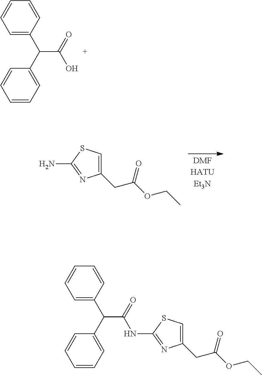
C1=C(C(C2=CC=CC=C2)C(=O)O)C=CC=C1.C1(CC(=O)OCC)=CSC(N)=N1.C1=C(C(C2=CC=CC=C2)C(=O)NC2=NC(CC(=O)OCC)=CS2)C=CC=C1
